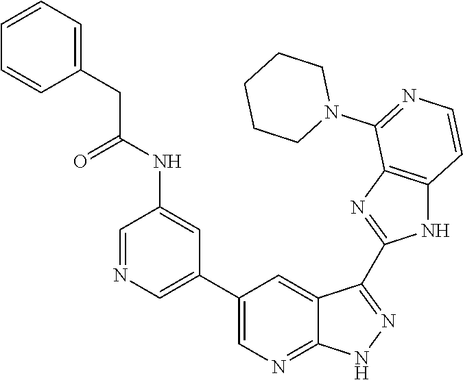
C1=NC=C(C2=CN=C3C(=C2)C(C2=NC4=C(N2)C=CN=C4N2CCCCC2)=NN3)C=C1NC(CC1=CC=CC=C1)=O
